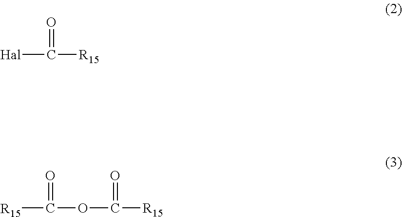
O=C([R15])[Hal].[R15]C(=O)OC(=O)[R15]
